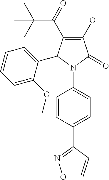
C1(O)=C(C(C(C)(C)C)=O)C(C2=CC=CC=C2OC)N(C2=CC=C(C3=NOC=C3)C=C2)C1=O
